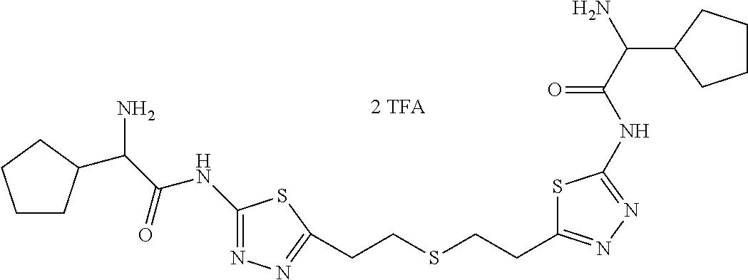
C1CC(C(C(NC2=NN=C(CCSCCC3=NN=C(NC(C(N)C4CCCC4)=O)S3)S2)=O)N)CC1
